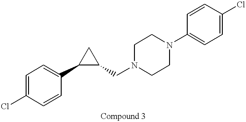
C1=C(Cl)C=CC(C2C(CN3CCN(C4=CC=C(Cl)C=C4)CC3)C2)=C1
